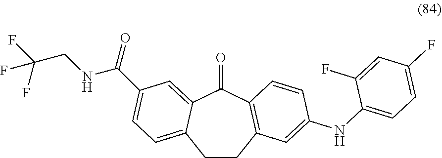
C1CC2=C(C(=O)C3=CC(C(NCC(F)(F)F)=O)=CC=C13)C=CC(NC1=CC=C(F)C=C1F)=C2
